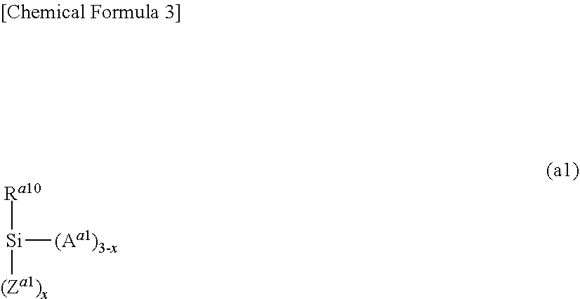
[Ra10][Si]([(Za1)x])[(Aa1)3-x]
